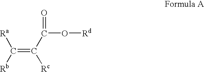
C(=C(C(=O)O[Rd])[Rc])([Rb])[Ra]
